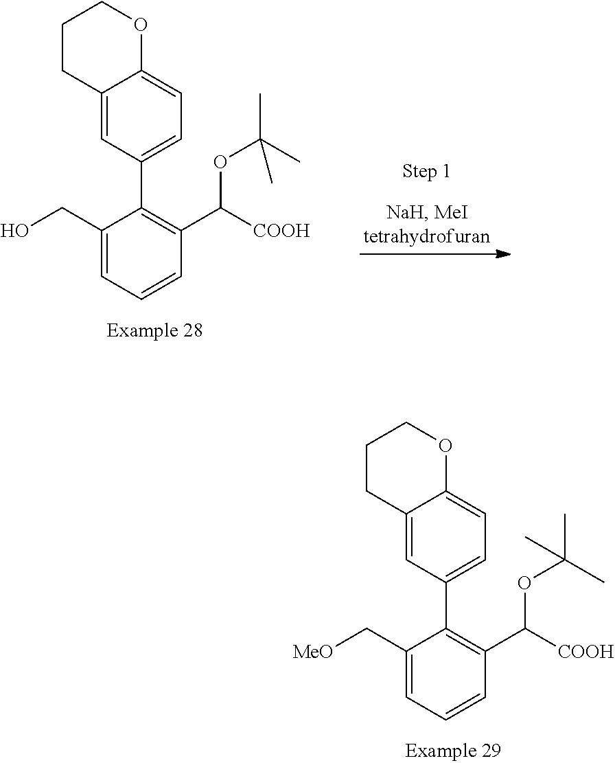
C1(C[MeO])=CC=CC(C([COOH])OC(C)(C)C)=C1C1=CC=C2C(=C1)CCCO2.C1(CO)=CC=CC(C([COOH])OC(C)(C)C)=C1C1=CC=C2C(=C1)CCCO2
